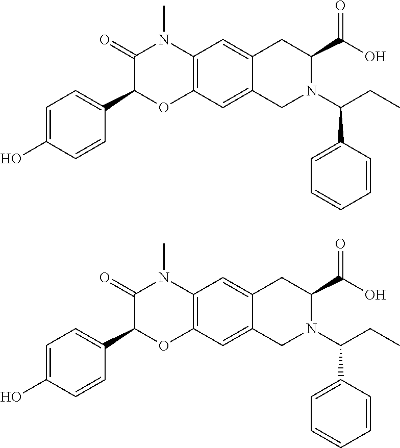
C1=C(O)C=CC(C2OC3=C(N(C)C2=O)C=C2C(=C3)CN(C(CC)C3=CC=CC=C3)C(C(O)=O)C2)=C1.C1=C(O)C=CC(C2OC3=C(N(C)C2=O)C=C2C(=C3)CN(C(CC)C3=CC=CC=C3)C(C(O)=O)C2)=C1
